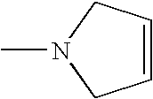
CN1CC=CC1
